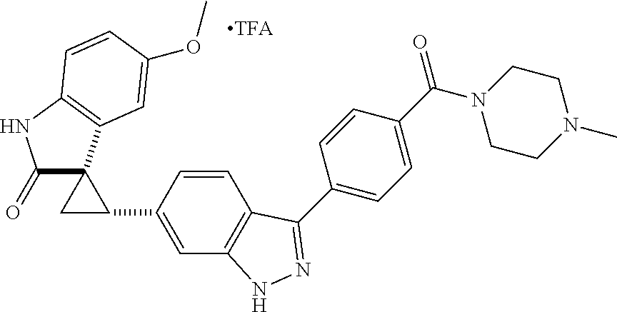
C1(=O)C2(C3=C(N1)C=CC(OC)=C3)CC2C1=CC2=C(C=C1)C(C1=CC=C(C(=O)N3CCN(C)CC3)C=C1)=NN2
